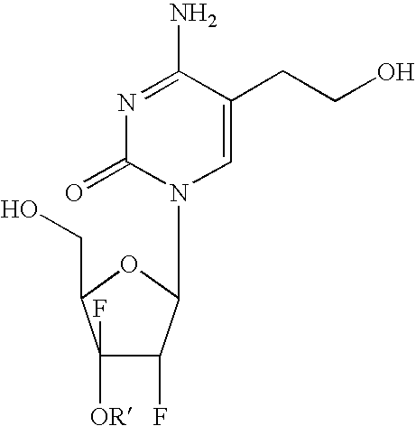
N1=C(N)C(CCO)=CN(C2C(F)C(F)([OR])C(CO)O2)C1=O
